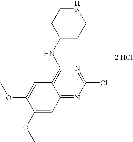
N(C1=C2C(=NC(Cl)=N1)C=C(OC)C(OC)=C2)C1CCNCC1.[2 HCl]
